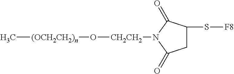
C[(OCH2CH2)n]O[CH2CH2]N1C(=O)CC(S[F8])C1=O
